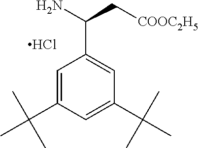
NC(C[COOC2H5])C1=CC(C(C)(C)C)=CC(C(C)(C)C)=C1.Cl
